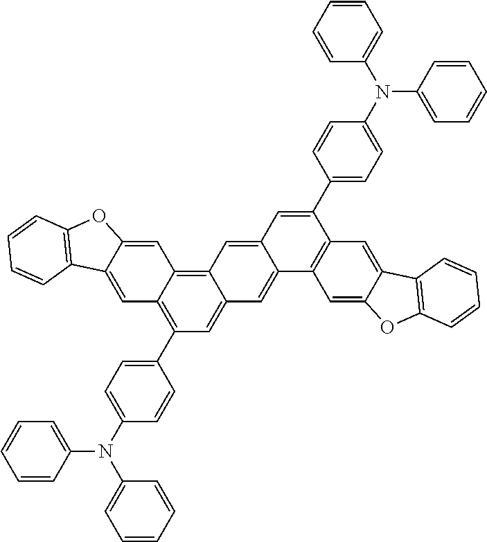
C1=C2C(=CC3=C4C(=CC(C5=CC=C(N(C6=CC=CC=C6)C6=CC=CC=C6)C=C5)=C13)C=C1C(=C4)C=C(C3=CC=C(N(C4=CC=CC=C4)C4=CC=CC=C4)C=C3)C3=C1C=C1C(=C3)C3=C(O1)C=CC=C3)OC1=C2C=CC=C1
